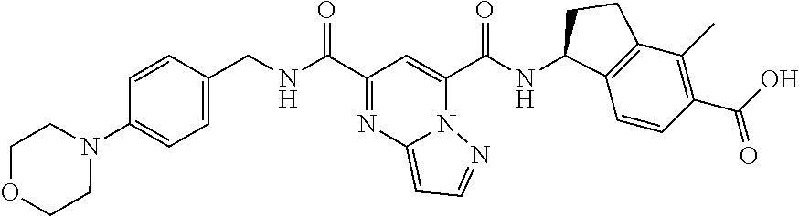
C1(C(NCC2=CC=C(N3CCOCC3)C=C2)=O)=NC2=CC=NN2C(C(NC2C3=C(C(C)=C(C(O)=O)C=C3)CC2)=O)=C1
